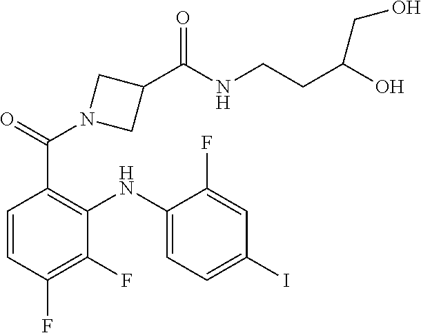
C1=CC(F)=C(F)C(NC2=CC=C(I)C=C2F)=C1C(N1CC(C(=O)NCCC(O)CO)C1)=O
